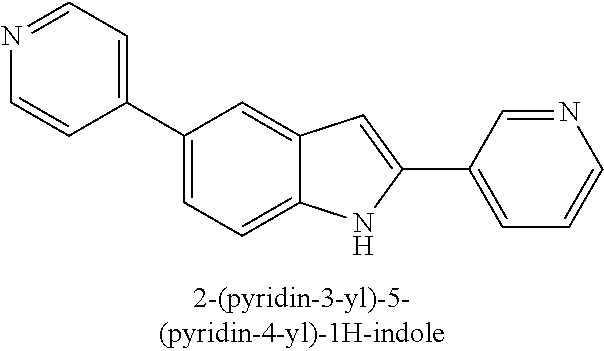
C1(C2=CC=C3C(=C2)C=C(C2=CC=CN=C2)N3)=CC=NC=C1
